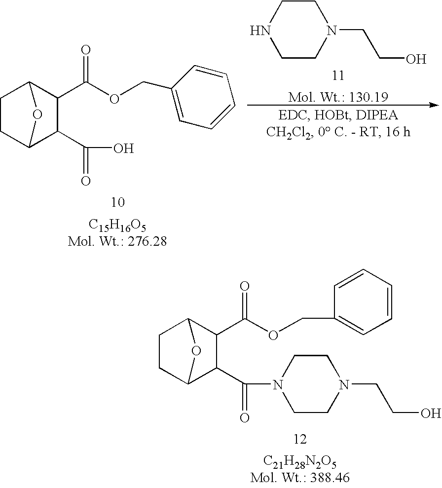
C1CC2C(C(=O)O)C(C(OCC3=CC=CC=C3)=O)C1O2.C1CNCCN1CCO.C1CC2C(C(=O)N3CCN(CCO)CC3)C(C(OCC3=CC=CC=C3)=O)C1O2
